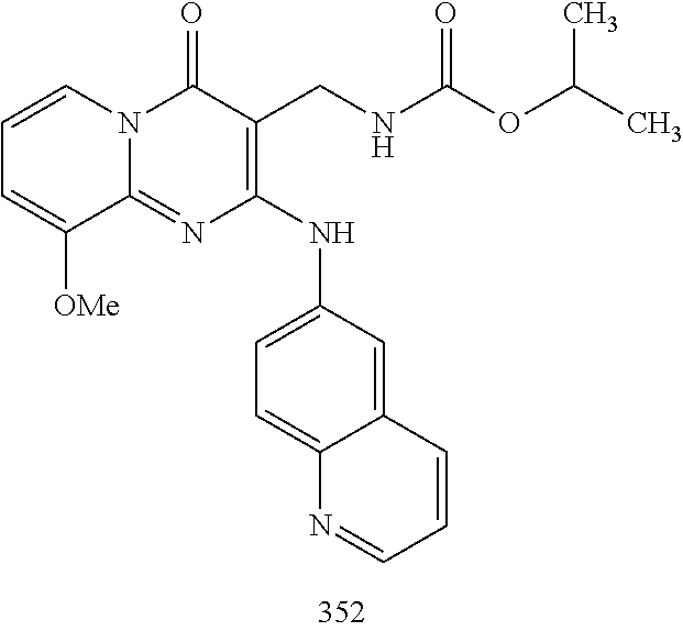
C1=CC=C([OMe])C2=NC(NC3=CC=C4C(=C3)C=CC=N4)=C(CNC(OC(C)C)=O)C(=O)N12
